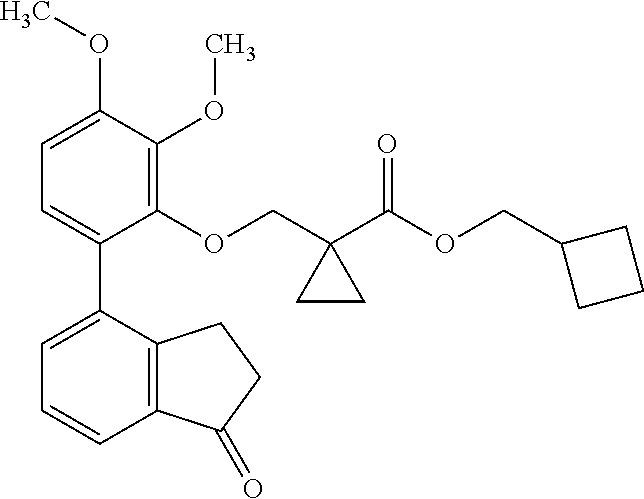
C1=C(OC)C(OC)=C(OCC2(C(OCC3CCC3)=O)CC2)C(C2=CC=CC3=C2CCC3=O)=C1
